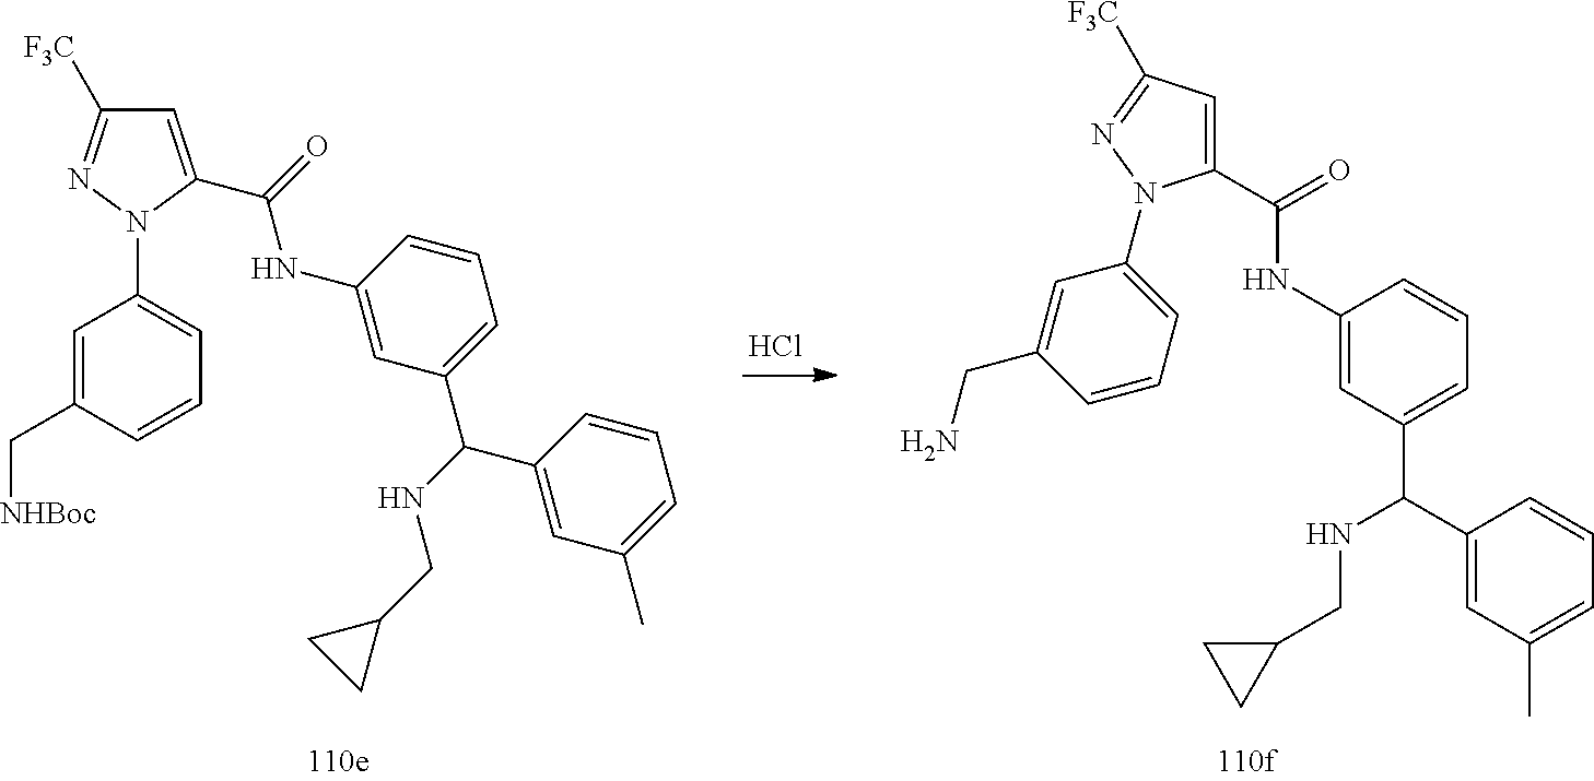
Cl.C1(C(NC2=CC(C(C3=CC(C)=CC=C3)NCC3CC3)=CC=C2)=O)=CC([F3C])=NN1C1=CC=CC(CN)=C1.C1=C(C[NHBoc])C=CC=C1N1C(C(=O)NC2=CC(C(NCC3CC3)C3=CC(C)=CC=C3)=CC=C2)=CC([F3C])=N1
